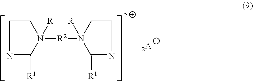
N1=C([R1])N([R2]N2([R])C([R1])=NCC2)([R])CC1.[2A]
